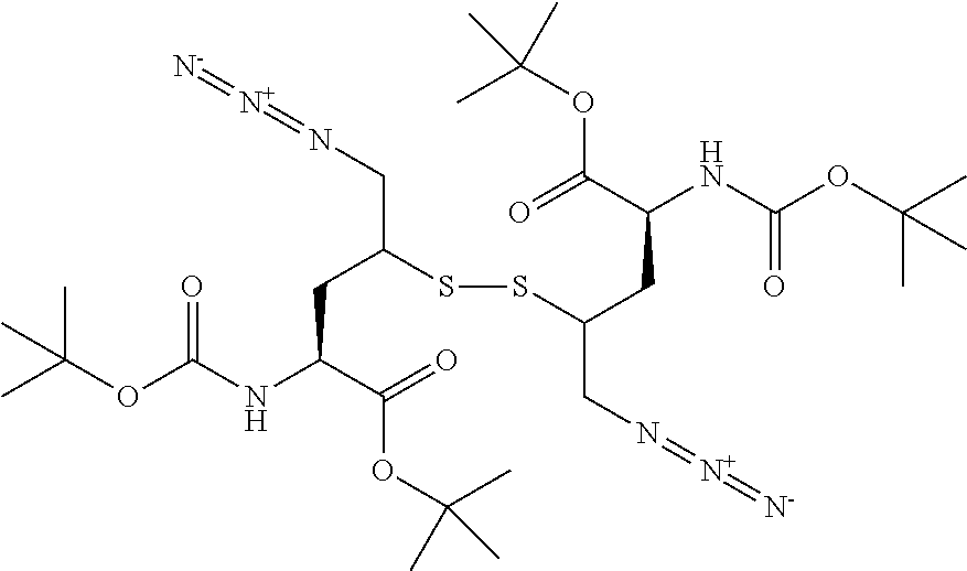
C(OC(NC(C(=O)OC(C)(C)C)CC(CN=[N+]=[N-])SSC(CC(NC(OC(C)(C)C)=O)C(=O)OC(C)(C)C)CN=[N+]=[N-])=O)(C)(C)C
